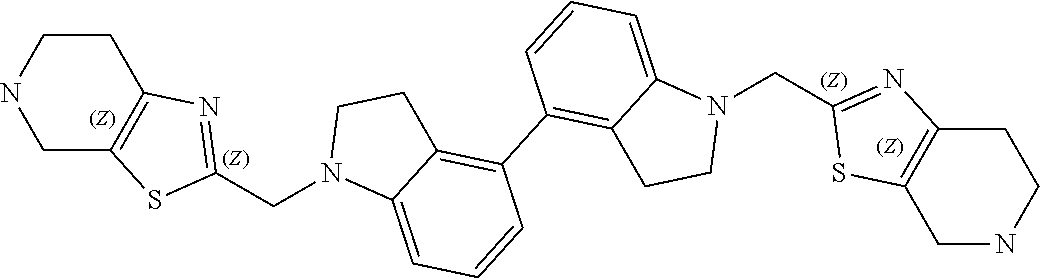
C1(CN2C3=CC=CC(C4=C5C(=CC=C4)N(CC4=NC6=C(CNCC6)S4)CC5)=C3CC2)=NC2=C(S1)CNCC2
